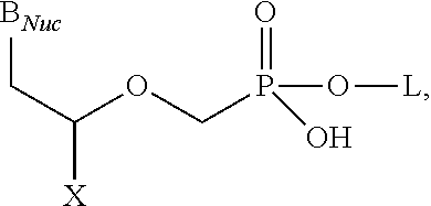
[BNuc]CC(OCP(O[L])(=O)O)[X]
